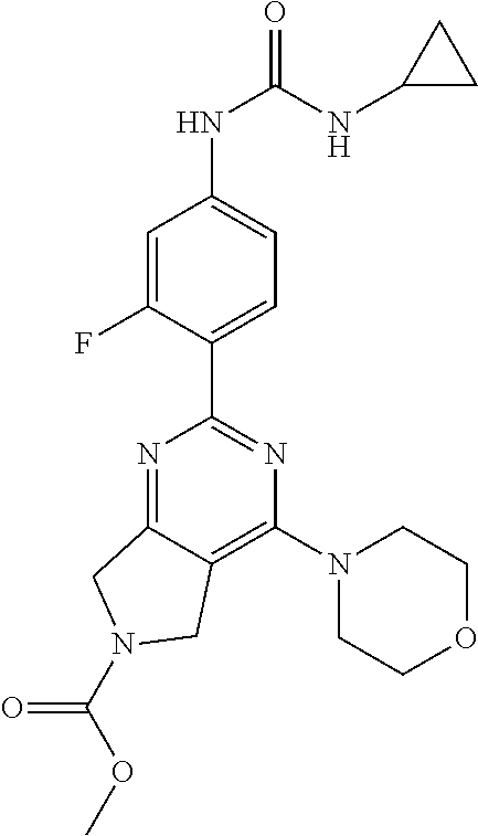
C1(C2=NC(N3CCOCC3)=C3C(=N2)CN(C(OC)=O)C3)=CC=C(NC(=O)NC2CC2)C=C1F
